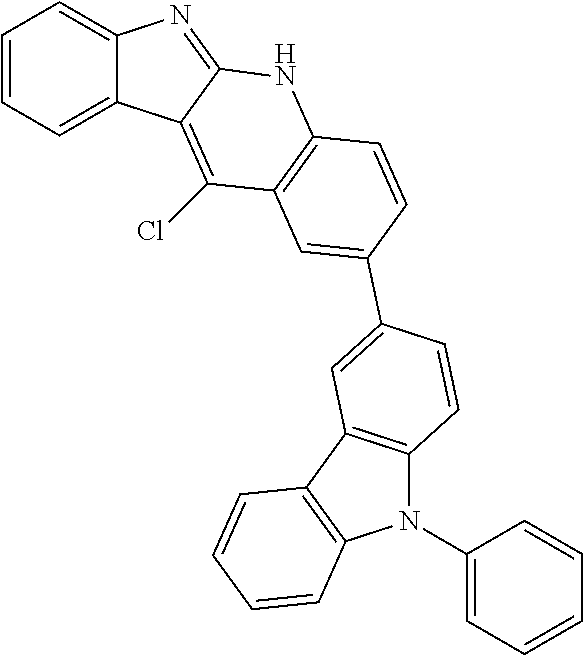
C1=CC=C2C(=C1)N=C1C2=C(Cl)C2=C(N1)C=CC(C1=CC3=C(N(C4=CC=CC=C4)C4=C3C=CC=C4)C=C1)=C2
